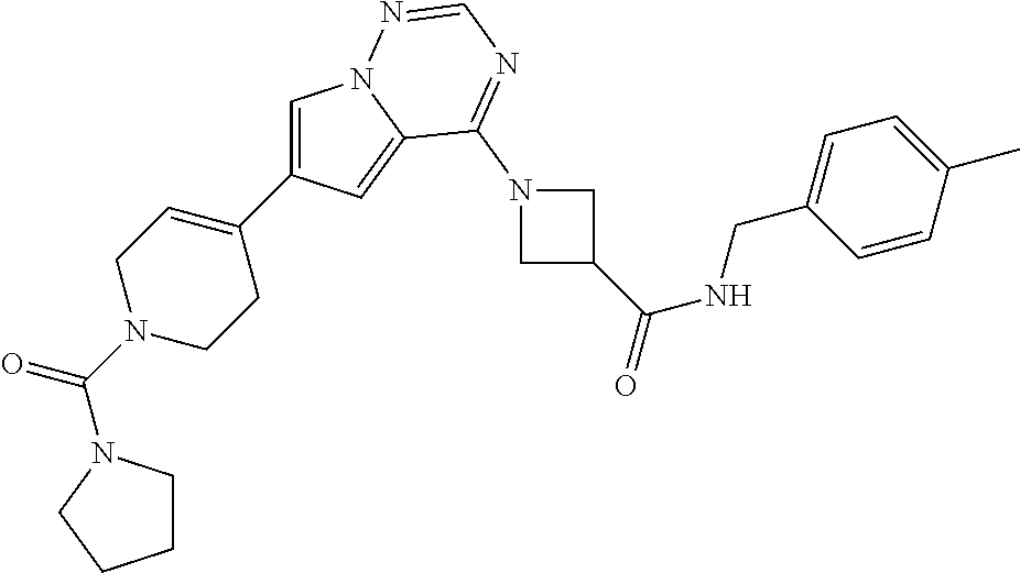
C1=C(C2=CCN(C(=O)N3CCCC3)CC2)C=C2N1N=CN=C2N1CC(C(NCC2=CC=C(C)C=C2)=O)C1
